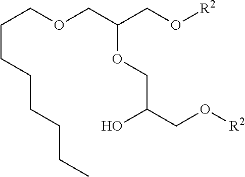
O(CC(CO[R2])OCC(CO[R2])O)CCCCCCCC
